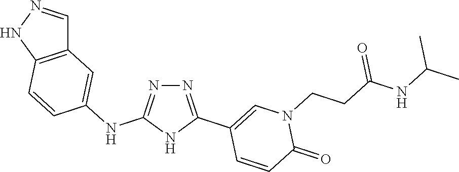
CC(C)NC(CCN1C=C(C2=NN=C(NC3=CC4=C(C=C3)NN=C4)N2)C=CC1=O)=O
